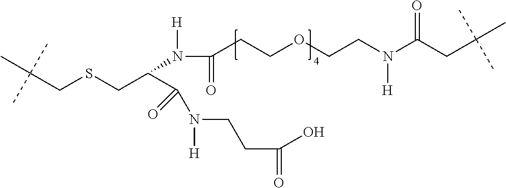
C(CSCC(C(N(CCC(=O)O)[H])=O)N([H])C(=O)CCOCCN([H])C(=O)CC(C)(C)C)(C)(C)C
